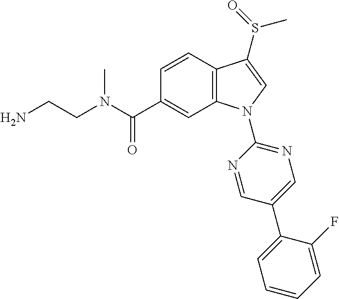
C(CN(C)C(C1=CC2=C(C=C1)C(S(=O)C)=CN2C1=NC=C(C2=CC=CC=C2F)C=N1)=O)N
